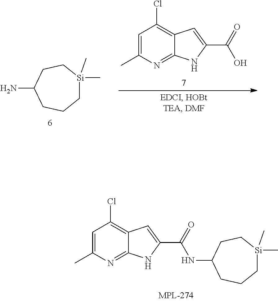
C1=C(C)N=C2C(=C1Cl)C=C(C(=O)O)N2.[Si]1(C)(C)CCCC(N)CC1.C1=C(C)N=C2C(=C1Cl)C=C(C(=O)NC1CCC[Si](C)(C)CC1)N2
